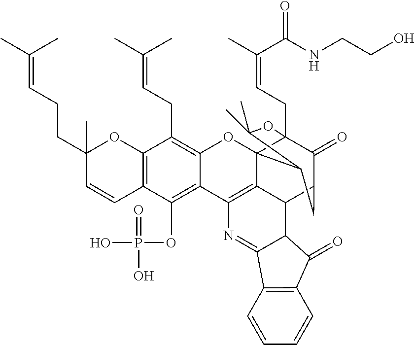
C12=C(C(OP(O)(=O)O)=C3C(=C1CC=C(C)C)OC14C5=C3N=C3C(C5C5C(=O)C1(CC=C(C(=O)NCCO)C)OC(C)(C)C4C5)C(=O)C1=C3C=CC=C1)C=CC(CCC=C(C)C)(C)O2
